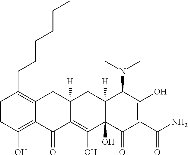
C1=CC(O)=C2C(=C1CCCCCC)CC1([H])C(=C(O)C3(O)C([H])(C1)C(N(C)C)C(O)=C(C(N)=O)C3=O)C2=O
